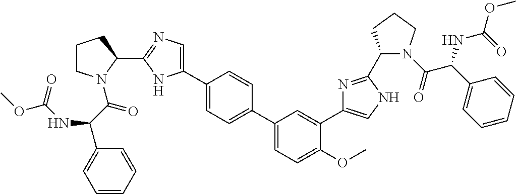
C1(C2=CN=C(C3CCCN3C(=O)C(C3=CC=CC=C3)NC(OC)=O)N2)=CC=C(C2=CC=C(OC)C(C3=CNC(C4N(C(C(NC(OC)=O)C5=CC=CC=C5)=O)CCC4)=N3)=C2)C=C1
